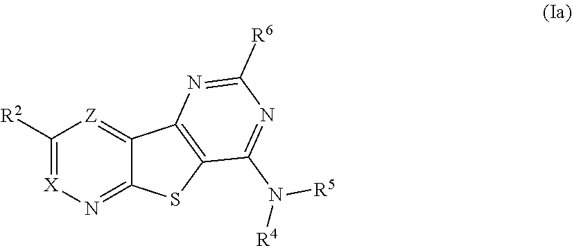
C1([R2])=[X]N=C2C(=[Z]1)C1=C(S2)C(N([R5])[R4])=NC([R6])=N1
